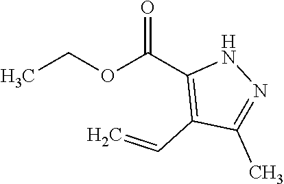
CCOC(C1=C(C=C)C(C)=NN1)=O
